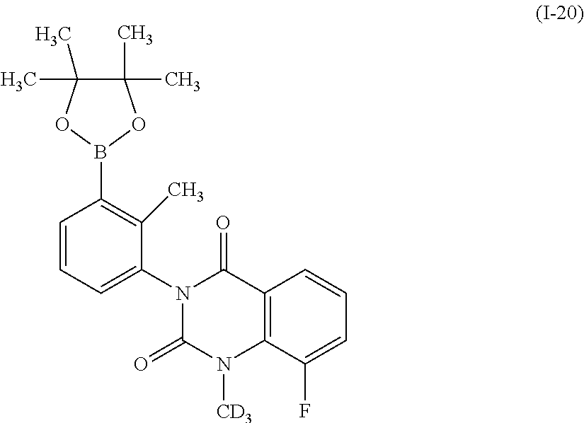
C1(=O)N(C2=CC=CC(B3OC(C)(C)C(C)(C)O3)=C2C)C(=O)C2=C(N1[CD3])C(F)=CC=C2
